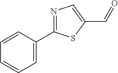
N1=C(C2=CC=CC=C2)SC(C=O)=C1
